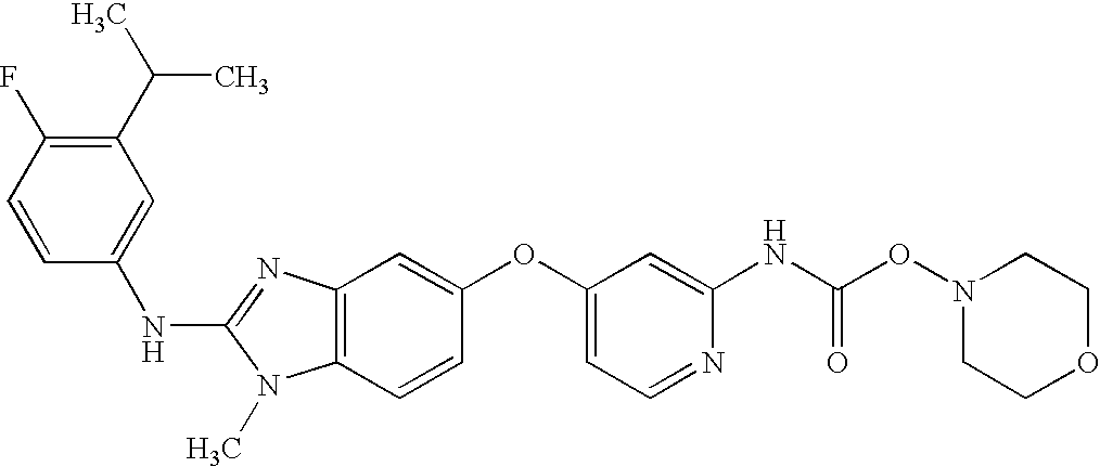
C1(C(C)C)=C(F)C=CC(NC2=NC3=C(N2C)C=CC(OC2=CC=NC(NC(ON4CCOCC4)=O)=C2)=C3)=C1
